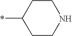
C1CNCCC1*
